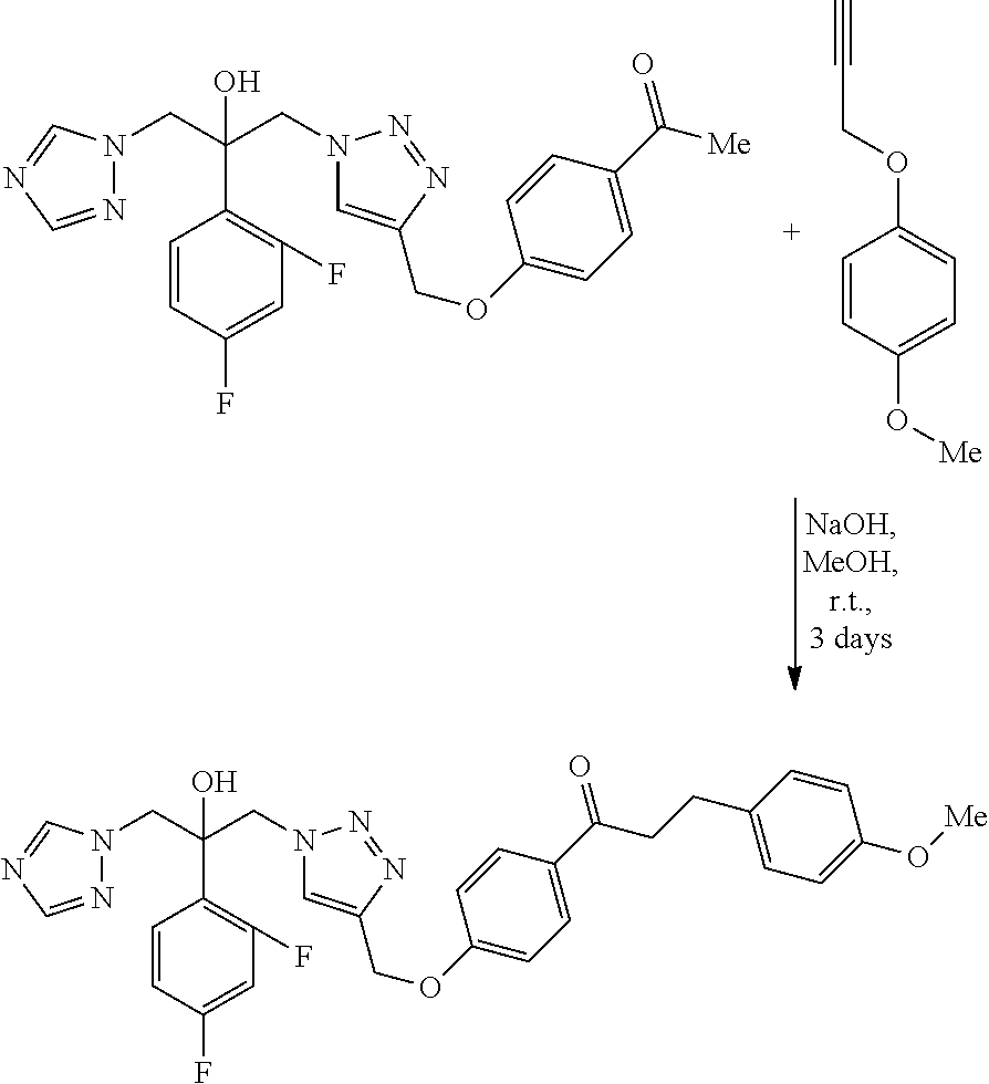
C1=CC(F)=CC(F)=C1C(CN1N=CN=C1)(CN1C=C(COC2=CC=C(C(=O)[Me])C=C2)N=N1)O.C1=CC(O[Me])=CC=C1OCC#C.C1=CC(F)=CC(F)=C1C(CN1N=CN=C1)(CN1C=C(COC2=CC=C(C(=O)CCC3=CC=C(O[Me])C=C3)C=C2)N=N1)O
